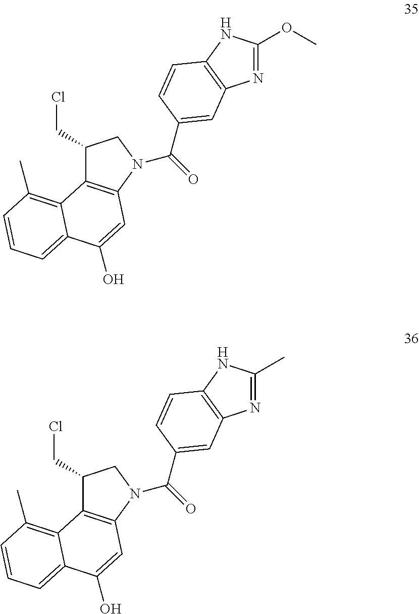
N1=C(OC)NC2=C1C=C(C(N1C3=C(C(CCl)C1)C1=C(C)C=CC=C1C(O)=C3)=O)C=C2.N1=C(C)NC2=C1C=C(C(N1C3=C(C(CCl)C1)C1=C(C)C=CC=C1C(O)=C3)=O)C=C2
